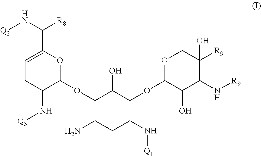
C1=C(C(N[Q2])[R8])OC(OC2C(N)CC(N[Q1])C(OC3C(O)C(N[R9])C([R9])(O)CO3)C2O)C(N[Q3])C1
